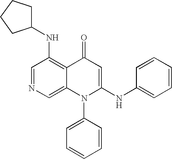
C1=NC=C2C(=C1NC1CCCC1)C(=O)C=C(NC1=CC=CC=C1)N2C1=CC=CC=C1
